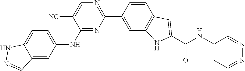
C1=C([NC])C(NC2=CC=C3C(=C2)C=NN3)=NC(C2=CC3=C(C=C2)C=C(C(NC2=CC=NN=C2)=O)N3)=N1
